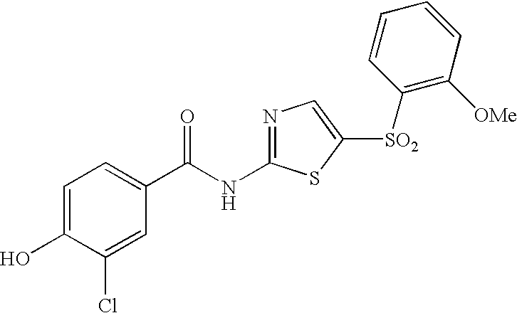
C1=C(O)C(Cl)=CC(C(NC2=NC=C([SO2]C3=C([OMe])C=CC=C3)S2)=O)=C1
